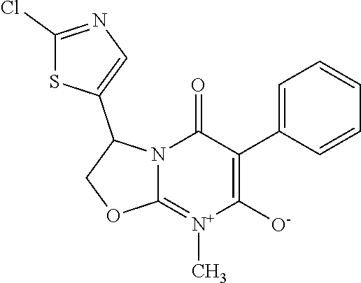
C1(Cl)=NC=C(C2COC3=[N+](C)C([O-])=C(C4=CC=CC=C4)C(=O)N23)S1
